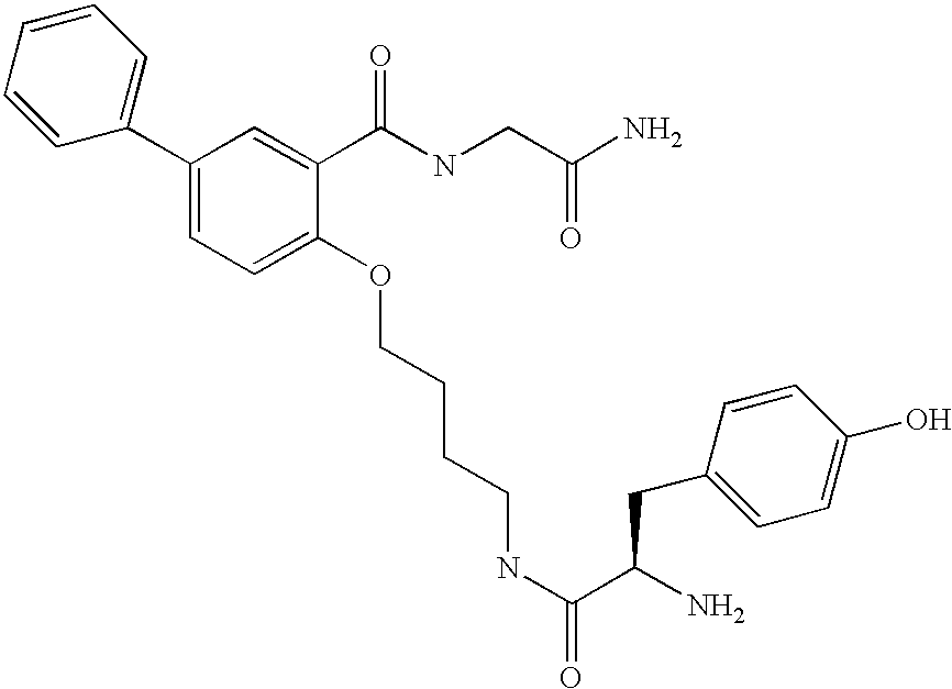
C1=C(C2=CC=CC=C2)C=C(C(NCC(N)=O)=O)C(OCCCCNC(=O)C(N)CC2=CC=C(O)C=C2)=C1
